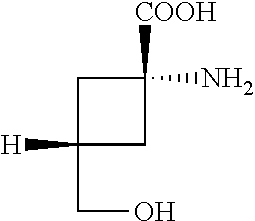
C1C([H])(CO)CC1([COOH])N
